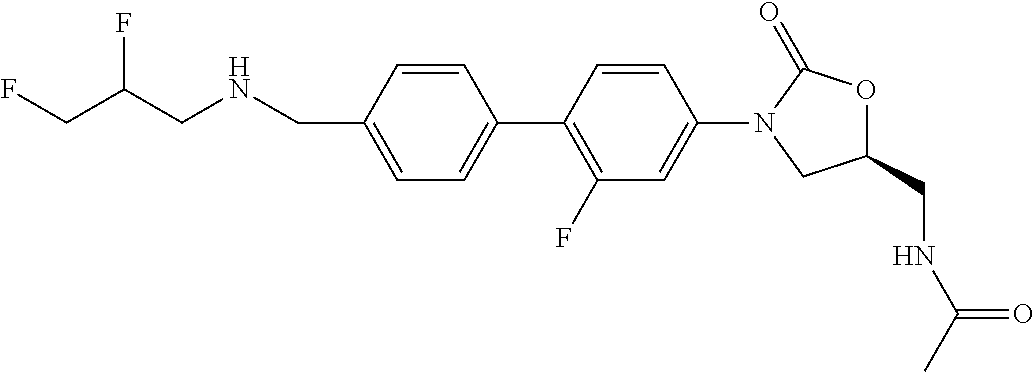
N(CC1=CC=C(C2=C(F)C=C(N3CC(CNC(C)=O)OC3=O)C=C2)C=C1)CC(F)CF
